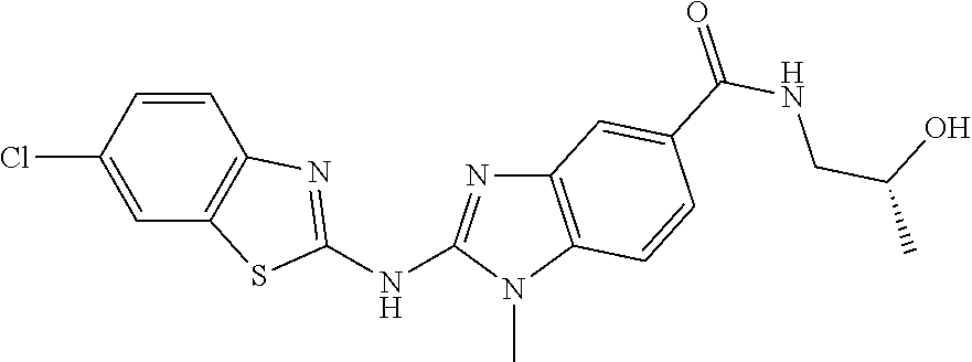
C1(Cl)=CC2=C(C=C1)N=C(NC1=NC3=C(N1C)C=CC(C(NCC(O)C)=O)=C3)S2
